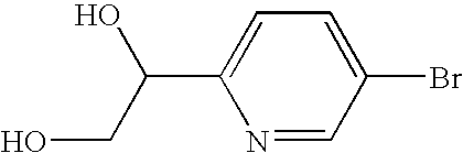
C1=C(Br)C=NC(C(O)CO)=C1
